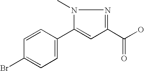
C1=CC(Br)=CC=C1C1=CC(C(O)=O)=NN1C
